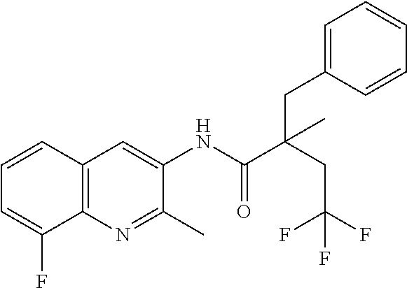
C12=C(C=CC=C1F)C=C(NC(C(CC(F)(F)F)(CC1=CC=CC=C1)C)=O)C(C)=N2
